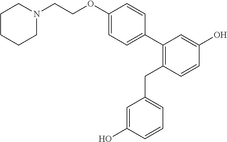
C1CCCN(CCOC2=CC=C(C3=C(CC4=CC=CC(O)=C4)C=CC(O)=C3)C=C2)C1
